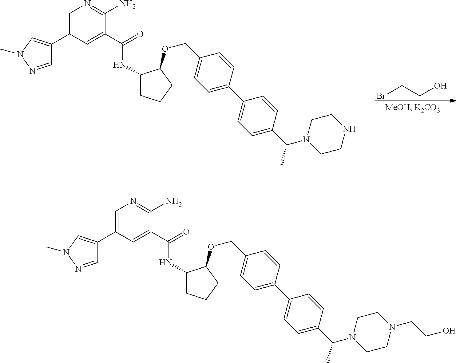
C1=C(C2=CN(C)N=C2)C=C(C(=O)NC2CCCC2OCC2=CC=C(C3=CC=C(C(N4CCN(CCO)CC4)C)C=C3)C=C2)C(N)=N1.C1=C(C2=CN(C)N=C2)C=C(C(=O)NC2CCCC2OCC2=CC=C(C3=CC=C(C(N4CCNCC4)C)C=C3)C=C2)C(N)=N1.BrCCO
